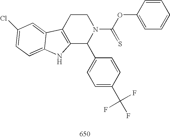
C12=C(CCN(C(OC3=CC=CC=C3)=S)C1C1=CC=C(C(F)(F)F)C=C1)C1=CC(Cl)=CC=C1N2
